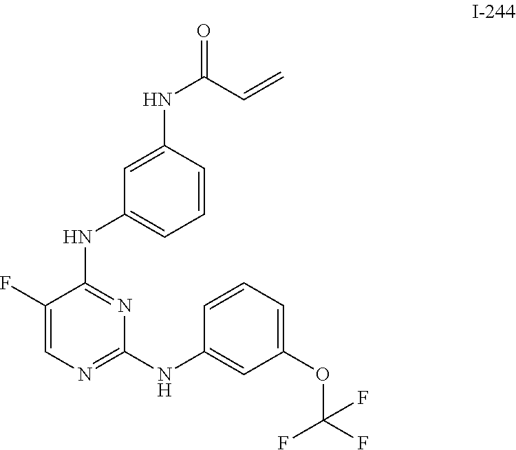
C1(F)=CN=C(NC2=CC(OC(F)(F)F)=CC=C2)N=C1NC1=CC=CC(NC(C=C)=O)=C1
